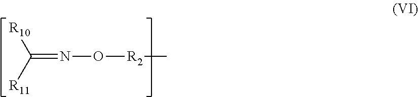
C(=NO[R2]C)([R11])[R10]
